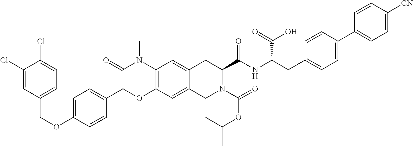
C1(Cl)=CC(COC2=CC=C(C3OC4=C(N(C)C3=O)C=C3C(=C4)CN(C(=O)OC(C)C)C(C(NC(CC4=CC=C(C5=CC=C([CN])C=C5)C=C4)C(=O)O)=O)C3)C=C2)=CC=C1Cl
